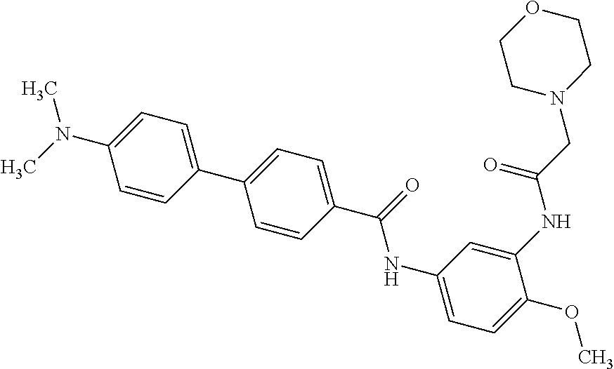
C1=CC(N(C)C)=CC=C1C1=CC=C(C(NC2=CC=C(OC)C(NC(CN3CCOCC3)=O)=C2)=O)C=C1
